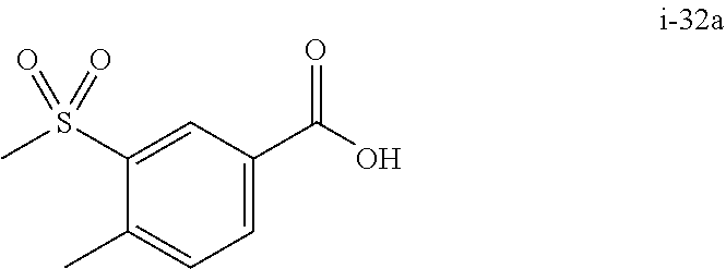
O=S(=O)(C)C1=CC(C(=O)O)=CC=C1C
